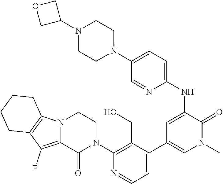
C1(N2CCN3C(=C(F)C4=C3CCCC4)C2=O)=C(CO)C(C2=CN(C)C(=O)C(NC3=CC=C(N4CCN(C5COC5)CC4)C=N3)=C2)=CC=N1
